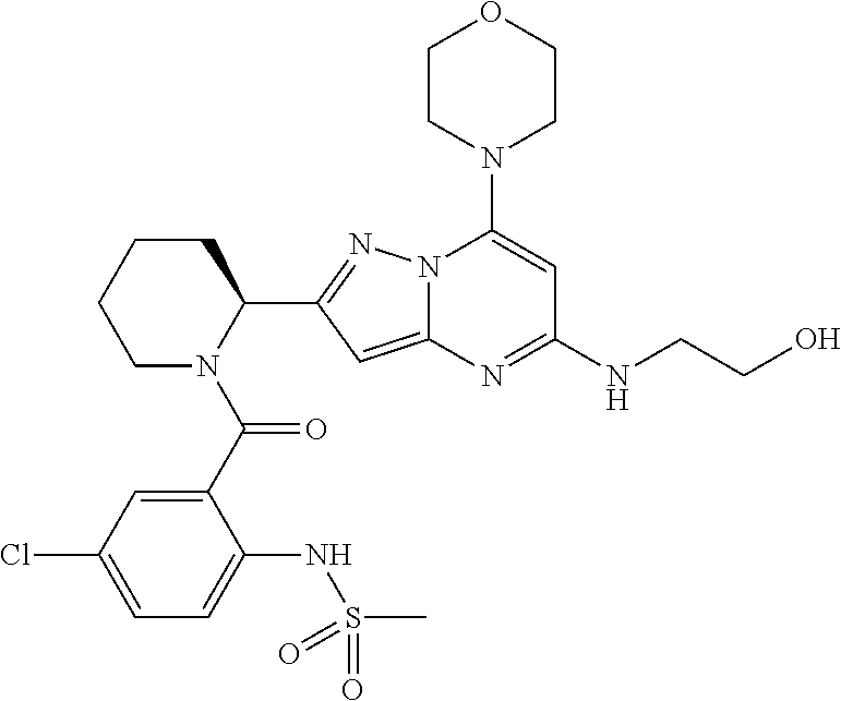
C1CCN(C(C2=CC(Cl)=CC=C2NS(C)(=O)=O)=O)C(C2=NN3C(=C2)N=C(NCCO)C=C3N2CCOCC2)C1
